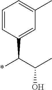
C1=CC(C(C(C)O)*)=CC(C)=C1
